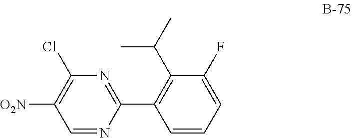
C1=CC=C(F)C(C(C)C)=C1C1=NC(Cl)=C([O2N])C=N1
